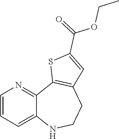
C1=CC=C2C(=N1)C1=C(CCN2)C=C(C(=O)OCC)S1
